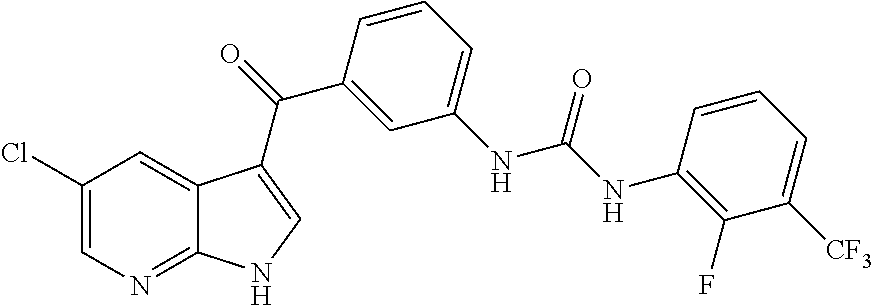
C1(Cl)=CN=C2C(=C1)C(C(=O)C1=CC(NC(NC3=C(F)C([CF3])=CC=C3)=O)=CC=C1)=CN2
